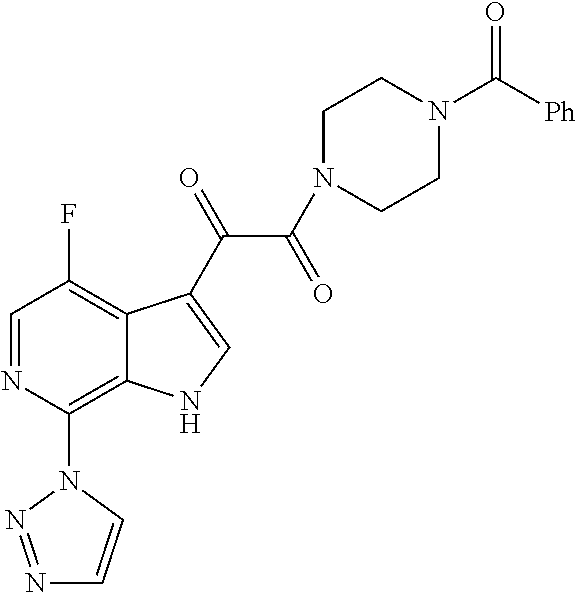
C1(N2N=NC=C2)=C2C(=C(F)C=N1)C(C(=O)C(=O)N1CCN(C([Ph])=O)CC1)=CN2
